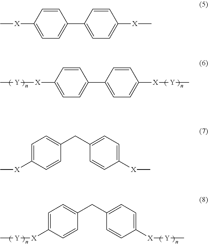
C1=CC([X][Y]C)=CC=C1C1=CC=C([X][Y]C)C=C1.C1=C([X][Y]C)C=CC(CC2=CC=C([X][Y]C)C=C2)=C1.C1=CC([X]C)=CC=C1C1=CC=C([X]C)C=C1.C1=C([X]C)C=CC(CC2=CC=C([X]C)C=C2)=C1
